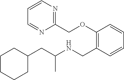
C1C(CC(NCC2=C(OCC3=NC=CC=N3)C=CC=C2)C)CCCC1
